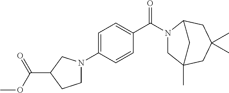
C1=C(N2CCC(C(OC)=O)C2)C=CC(C(N2CC3(C)CC(C)(C)CC2C3)=O)=C1
